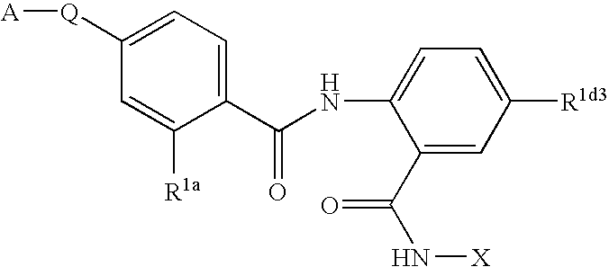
C1(C(NC2=CC=C([R1d3])C=C2C(N[X])=O)=O)=CC=C([Q][A])C=C1[R1a]
